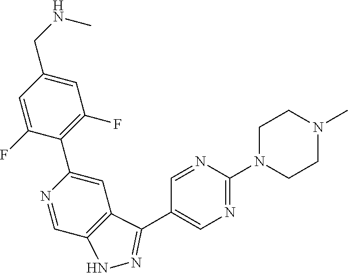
C1=C(CNC)C=C(F)C(C2=CC3=C(C=N2)NN=C3C2=CN=C(N3CCN(C)CC3)N=C2)=C1F
